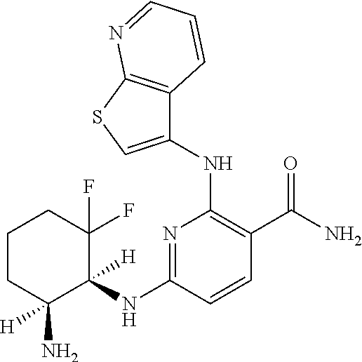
C1(NC2=C(C(N)=O)C=CC(NC3([H])C(F)(F)CCCC3(N)[H])=N2)=CSC2=C1C=CC=N2
